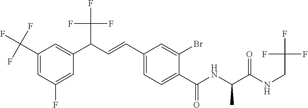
C1(C(F)(F)F)=CC(F)=CC(C(C=CC2=CC=C(C(NC(C(NCC(F)(F)F)=O)C)=O)C(Br)=C2)C(F)(F)F)=C1
